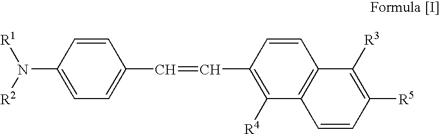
C1=C(N([R2])[R1])C=CC(C=CC2=C([R4])C3=C(C=C2)C([R3])=C([R5])C=C3)=C1
